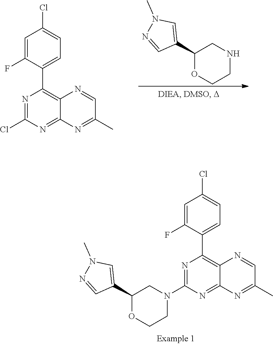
ClC1=NC(C2=CC=C(Cl)C=C2F)=C2N=CC(C)=NC2=N1.C1(C2CNCCO2)=CN(C)N=C1.C1(C2CN(C3=NC(C4=CC=C(Cl)C=C4F)=C4N=CC(C)=NC4=N3)CCO2)=CN(C)N=C1
